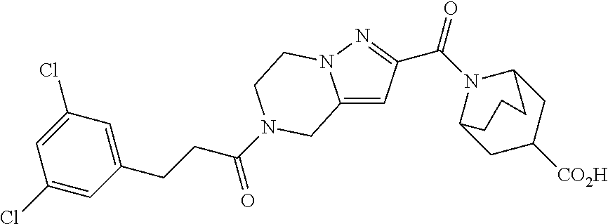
C12=CC(C(N3C4CC([CO2H])CC3CCC4)=O)=NN1CCN(C(CCC1=CC(Cl)=CC(Cl)=C1)=O)C2
